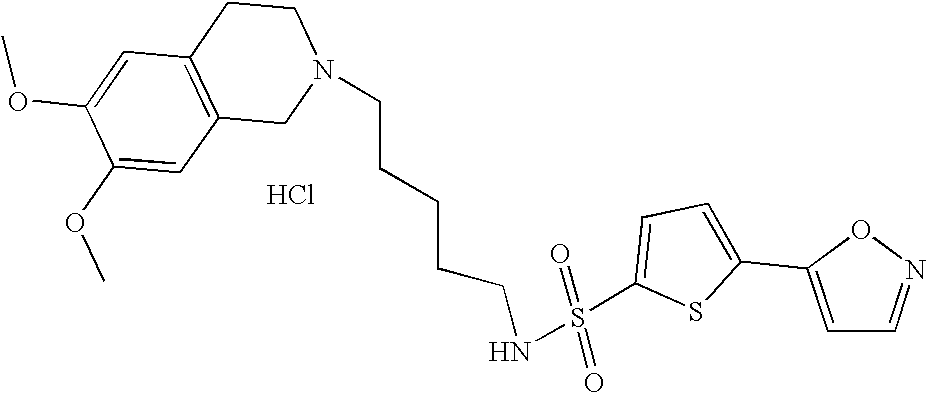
Cl.C1=C(OC)C(OC)=CC2=C1CCN(CCCCCNS(C1=CC=C(C3=CC=NO3)S1)(=O)=O)C2
